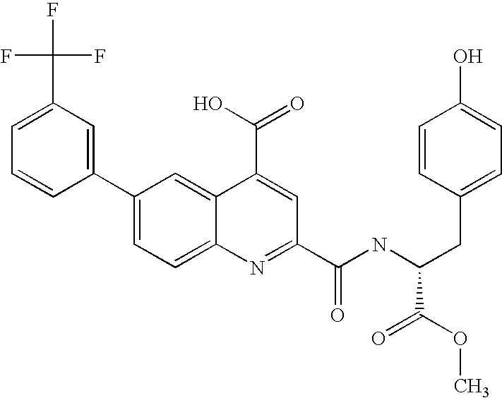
C1(C(F)(F)F)=CC=CC(C2=CC=C3C(=C2)C(C(=O)O)=CC(C(NC(CC2=CC=C(O)C=C2)C(=O)OC)=O)=N3)=C1
